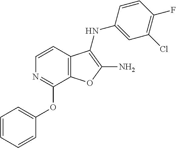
C1(OC2=CC=CC=C2)=NC=CC2=C1OC(N)=C2NC1=CC(Cl)=C(F)C=C1
